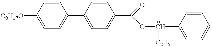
[C8H17O]C1=CC=C(C2=CC=C(C(=O)OC(C3=CC=CC=C3)[C2H5])C=C2)C=C1
